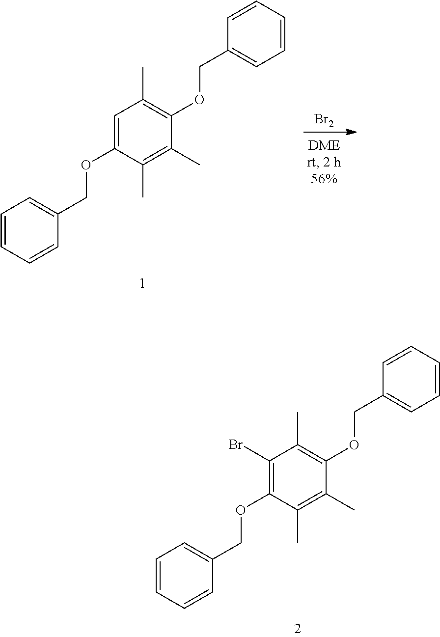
C1(Br)=C(OCC2=CC=CC=C2)C(C)=C(C)C(OCC2=CC=CC=C2)=C1C.[Br2].C1=C(OCC2=CC=CC=C2)C(C)=C(C)C(OCC2=CC=CC=C2)=C1C
